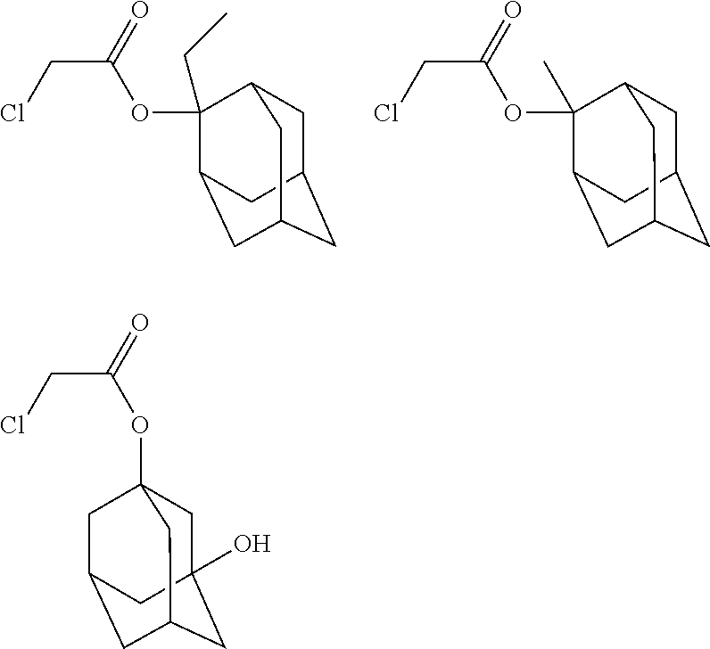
C1C2CC3CC(C(CC)(OC(CCl)=O)C1C3)C2.C1C2CC3CC(C(C)(OC(CCl)=O)C1C3)C2.C1C2(O)CC3CC(CC1(OC(CCl)=O)C3)C2
